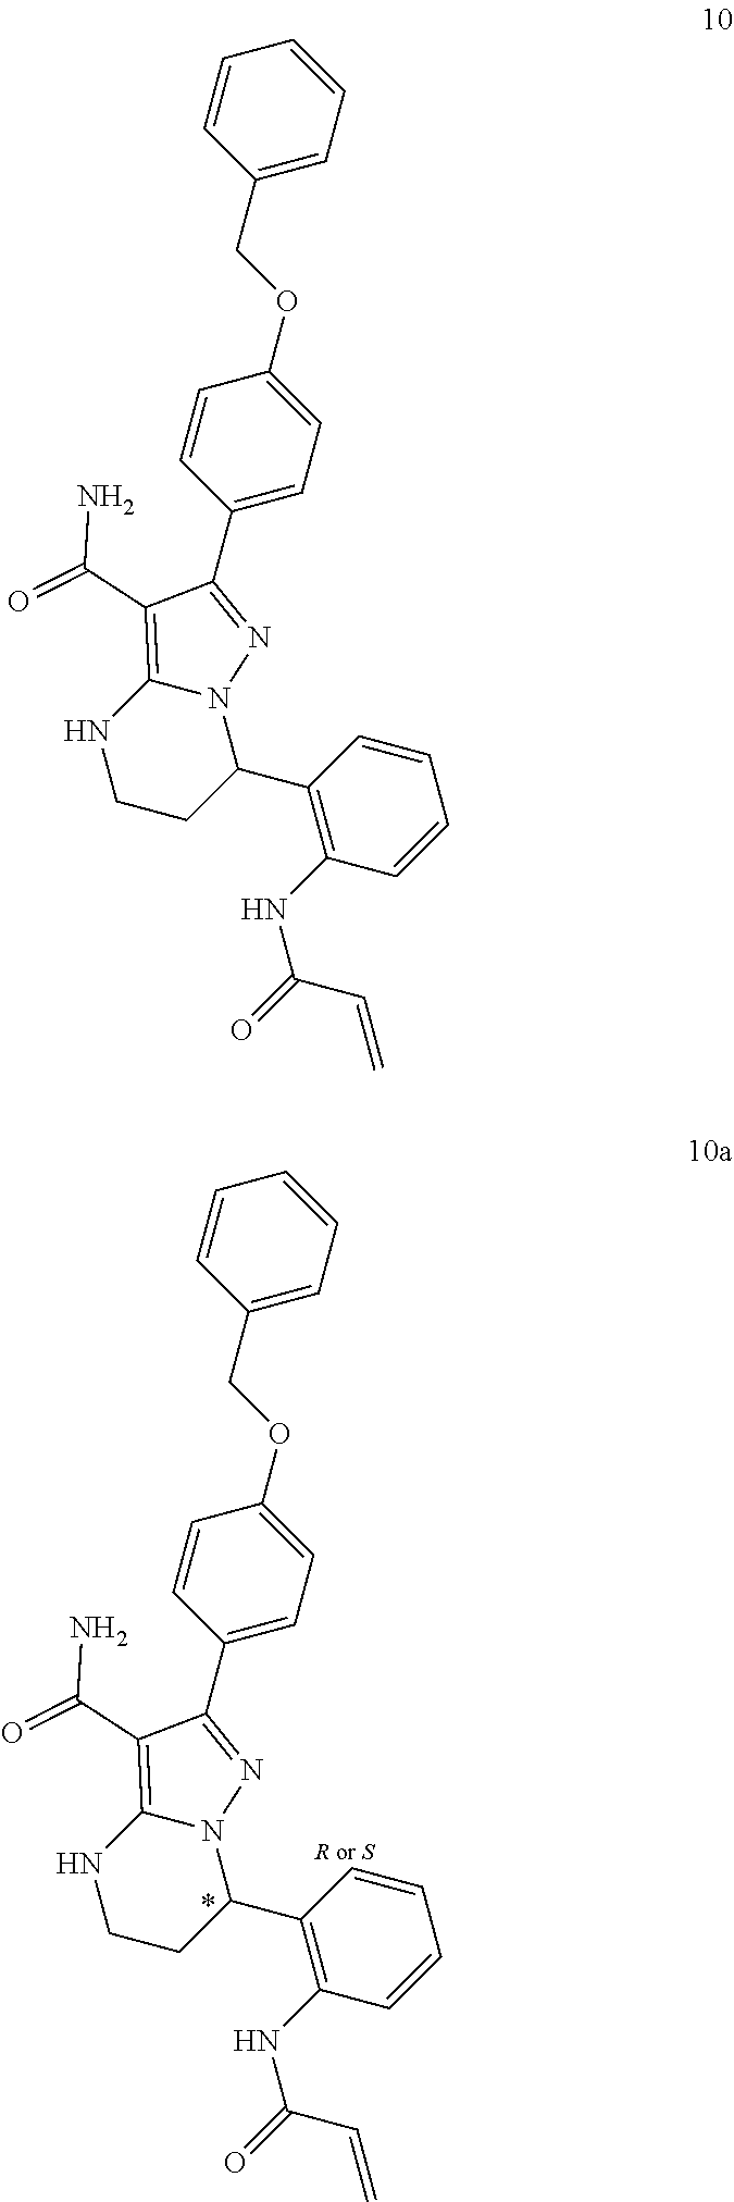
C1=CC(COC2=CC=C(C3=NN4C(=C3C(=O)N)NCCC4C3=C(NC(=O)C=C)C=CC=C3)C=C2)=CC=C1.C1=CC(COC2=CC=C(C3=NN4C(=C3C(=O)N)NCCC4C3=C(NC(=O)C=C)C=CC=C3)C=C2)=CC=C1
